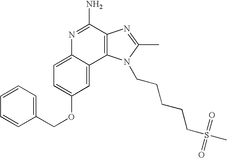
N1=C(N)C2=C(C3=CC(OCC4=CC=CC=C4)=CC=C13)N(CCCCCS(C)(=O)=O)C(C)=N2
